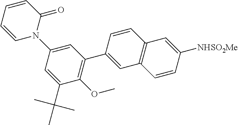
C1=CC=CC(=O)N1C1=CC(C2=CC3=C(C=C2)C=C([NHSO2Me])C=C3)=C(OC)C(C(C)(C)C)=C1
